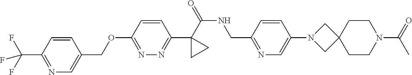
C1(C(=O)NCC2=NC=C(N3CC4(C3)CCN(C(=O)C)CC4)C=C2)(C2=NN=C(OCC3=CN=C(C(F)(F)F)C=C3)C=C2)CC1
